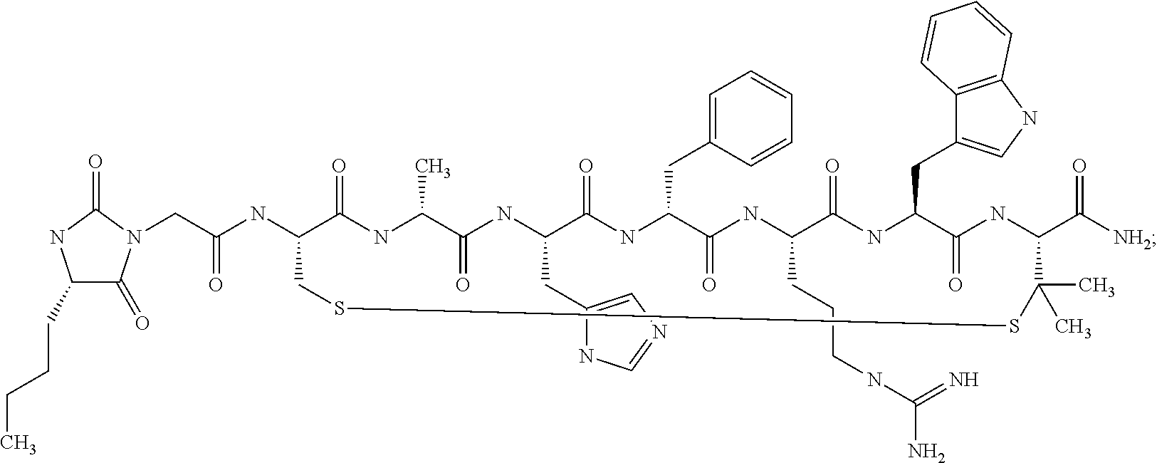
C(C(NC1C(=O)NC(C)C(=O)NC(CC2=CN=CN2)C(=O)NC(CC2=CC=CC=C2)C(=O)NC(CCCNC(N)=N)C(=O)NC(CC2=CNC3=C2C=CC=C3)C(=O)NC(C([NH2])=O)C(C)(C)SSC1)=O)N1C(=O)C(CCCC)NC1=O
